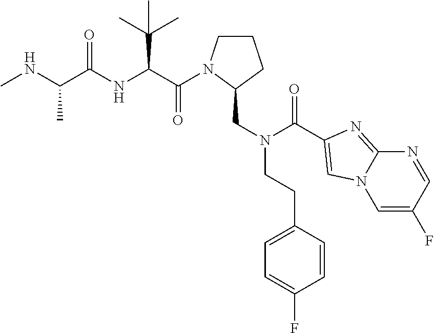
C(=O)(C(C(C)(C)C)NC(=O)C(C)NC)N1CCCC1CN(CCC1=CC=C(F)C=C1)C(=O)C1=CN2C=C(F)C=NC2=N1
